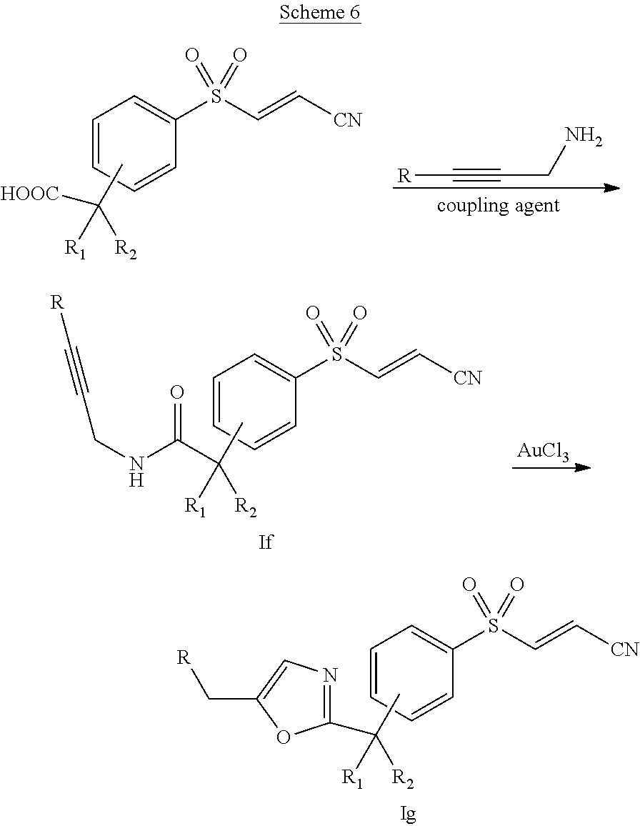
C1=CC=CC(S(C=C[CN])(=O)=O)=C1.CC([HOOC])([R2])[R1].[R]C#CCN.C1=CC=CC(S(C=C[CN])(=O)=O)=C1.CC(C(NCC#C[R])=O)([R2])[R1].[AuCl3].C1=CC=CC(S(C=C[CN])(=O)=O)=C1.CC([R2])([R1])C1=NC=C(C[R])O1
